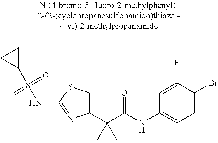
C1(C(C(NC2=C(C)C=C(Br)C(F)=C2)=O)(C)C)=CSC(NS(C2CC2)(=O)=O)=N1
